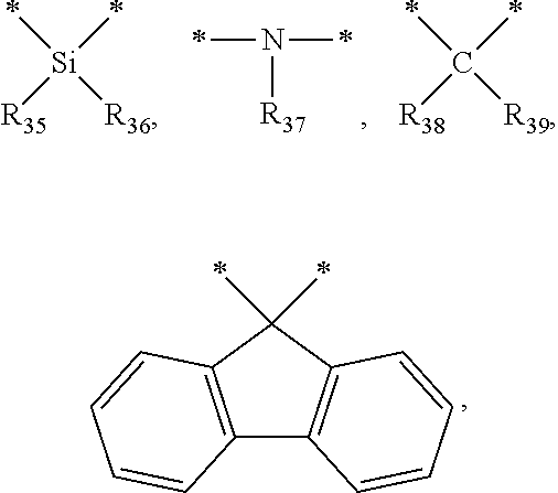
[Si]([R35])(*)(*)[R36].*N([R37])*.C([R38])(*)(*)[R39].C12=C(C(*)(*)C3=C1C=CC=C3)C=CC=C2
